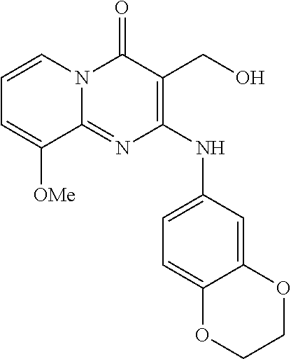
C12=CC(NC3=C(CO)C(=O)N4C(=N3)C([OMe])=CC=C4)=CC=C1OCCO2
